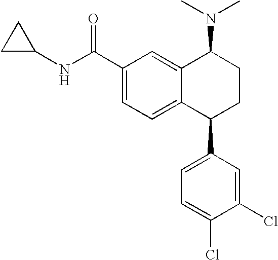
C1(NC(C2=CC=C3C(=C2)C(N(C)C)CCC3C2=CC=C(Cl)C(Cl)=C2)=O)CC1
